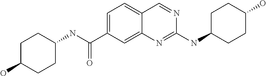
C1(O)CCC(NC(C2=CC=C3C(=C2)N=C(NC2CCC(O)CC2)N=C3)=O)CC1
